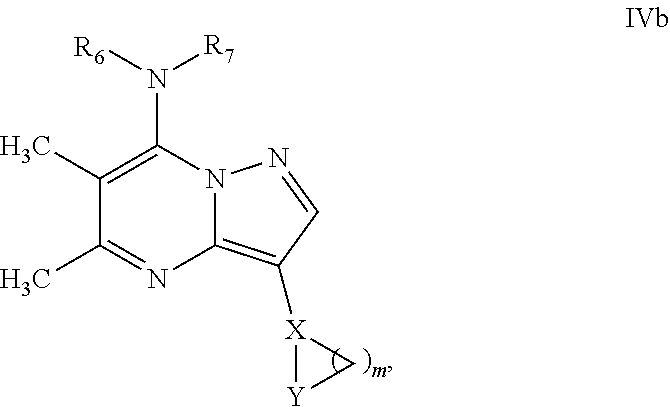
C1(N([R6])[R7])=C(C)C(C)=NC2=C([X]3[Y]C3)C=NN12
